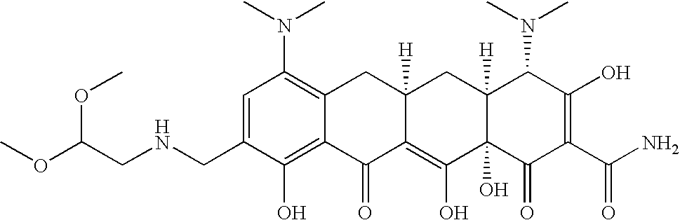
C1(CNCC(OC)OC)=CC(N(C)C)=C2C(=C1O)C(=O)C1=C(O)C3(O)C([H])(CC1([H])C2)C(N(C)C)C(O)=C(C(N)=O)C3=O
